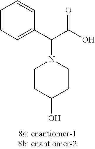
C1=CC=C(C(N2CCC(O)CC2)C(O)=O)C=C1
